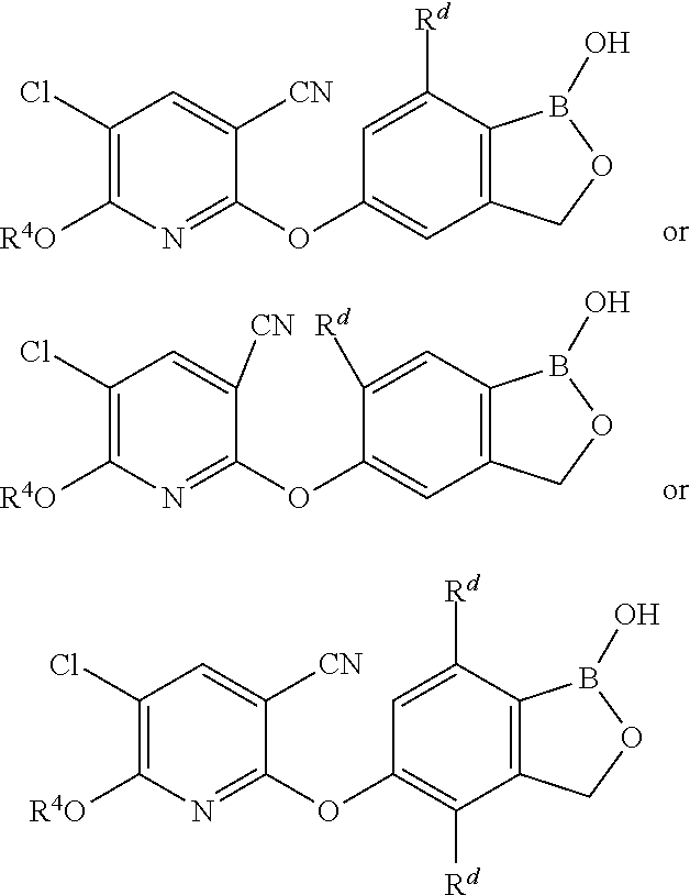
C1(Cl)=C([R4O])N=C(OC2=CC3=C(C([Rd])=C2)B(O)OC3)C([CN])=C1.C1(Cl)=C([R4O])N=C(OC2=C([Rd])C3=C(C([Rd])=C2)B(O)OC3)C([CN])=C1.C1(Cl)=C([R4O])N=C(OC2=CC3=C(C=C2[Rd])B(O)OC3)C([CN])=C1
